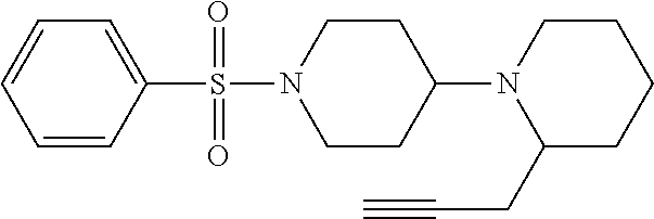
C1=CC=CC(S(N2CCC(N3C(CC#C)CCCC3)CC2)(=O)=O)=C1
